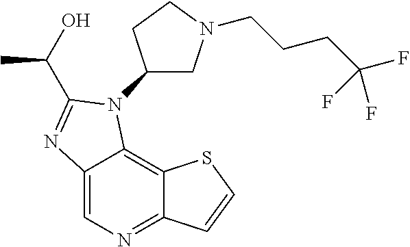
C12=CN=C3C(=C1N(C1CN(CCCC(F)(F)F)CC1)C(C(O)C)=N2)SC=C3
